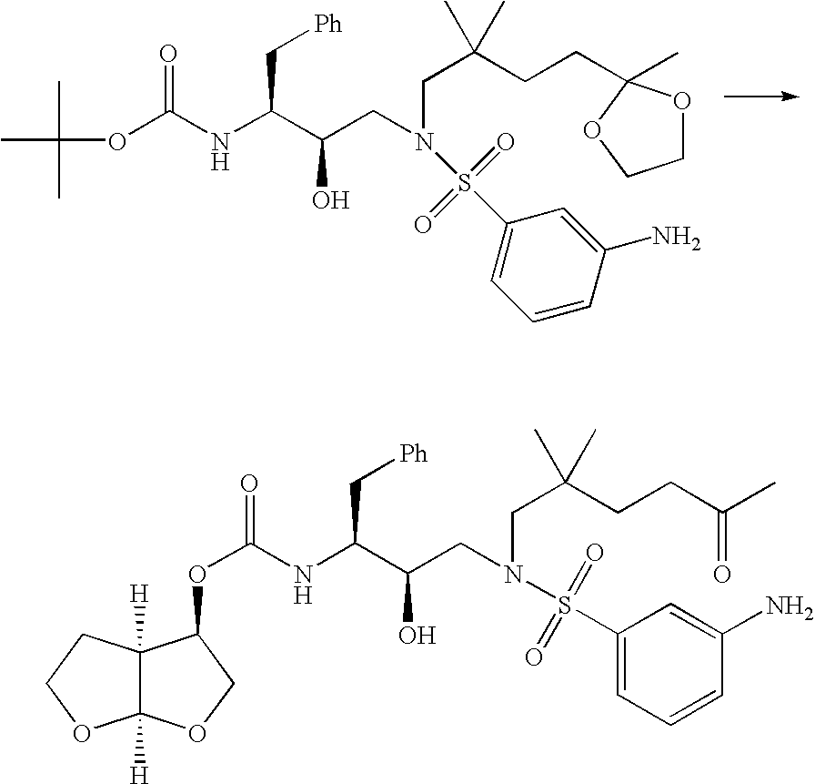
CC(OC(NC(C(CN(CC(CCC1(C)OCCO1)(C)C)S(C1=CC=CC(N)=C1)(=O)=O)O)C[Ph])=O)(C)C.O(C(NC(C(CN(CC(CCC(C)=O)(C)C)S(C1=CC=CC(N)=C1)(=O)=O)O)C[Ph])=O)C1C2([H])C([H])(OCC2)OC1
